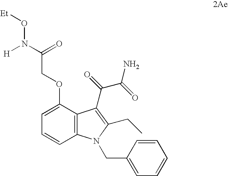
C12=C(C(OCC(N(O[Et])[H])=O)=CC=C1)C(C(=O)C(=O)N)=C(CC)N2CC1=CC=CC=C1
